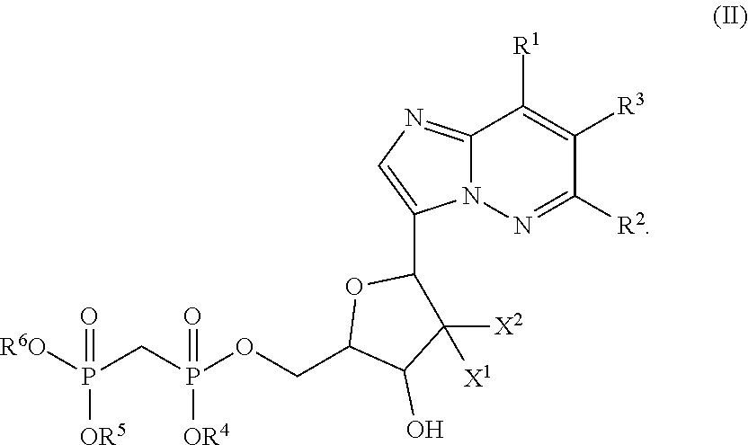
C12=NC=C(C3C([X2])([X1])C(O)C(COP(CP([R6O])([OR5])=O)([OR4])=O)O3)N1N=C([R2])C([R3])=C2[R1]
